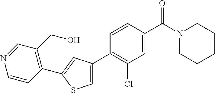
C1(C2=CC(C3=C(Cl)C=C(C(N4CCCCC4)=O)C=C3)=CS2)=C(CO)C=NC=C1
